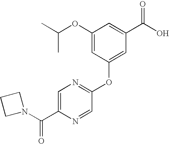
CC(OC1=CC(OC2=NC=C(C(N3CCC3)=O)N=C2)=CC(C(O)=O)=C1)C
